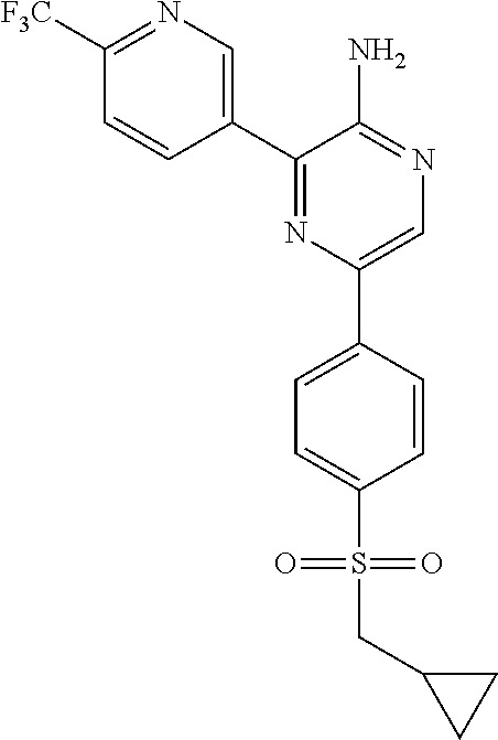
C1([F3C])=NC=C(C2=NC(C3=CC=C(S(=O)(=O)CC4CC4)C=C3)=CN=C2N)C=C1
